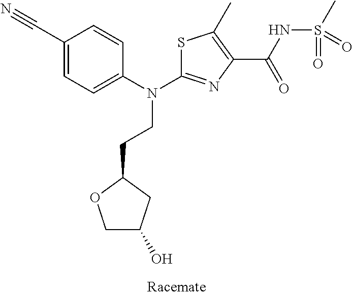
S1C(N(C2=CC=C(C#N)C=C2)CCC2OCC(O)C2)=NC(C(NS(C)(=O)=O)=O)=C1C
